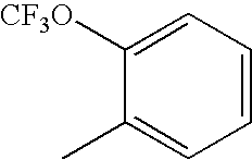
C1(C)=CC=CC=C1[CF3O]
